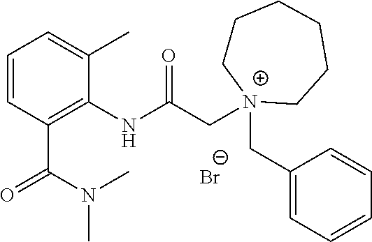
[Br-].C1=CC(C(N(C)C)=O)=C(NC(C[N+]2(CC3=CC=CC=C3)CCCCCC2)=O)C(C)=C1
